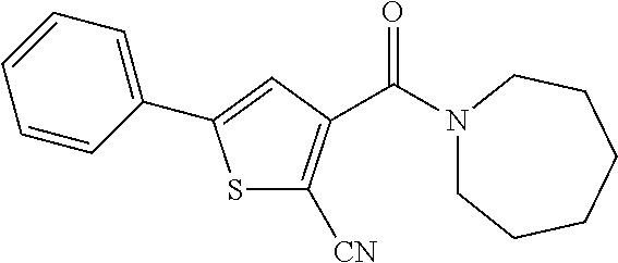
S1C([CN])=C(C(N2CCCCCC2)=O)C=C1C1=CC=CC=C1
